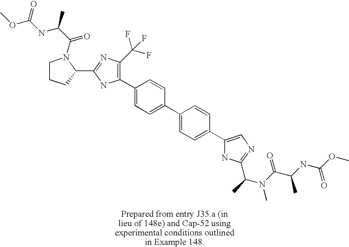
C1(C2=C(C(F)(F)F)N=C(C3CCCN3C(C(NC(=O)OC)C)=O)N2)=CC=C(C2=CC=C(C3=CN=C(C(C)N(C(C(NC(OC)=O)C)=O)C)N3)C=C2)C=C1
